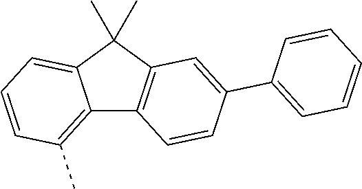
C12=C(C)C=CC=C1C(C)(C)C1=C2C=CC(C2=CC=CC=C2)=C1
